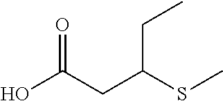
OC(CC(SC)CC)=O
